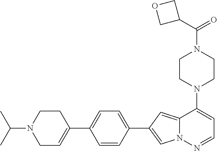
N1(C2=CC=NN3C2=CC(C2=CC=C(C4=CCN(C(C)C)CC4)C=C2)=C3)CCN(C(=O)C2COC2)CC1
